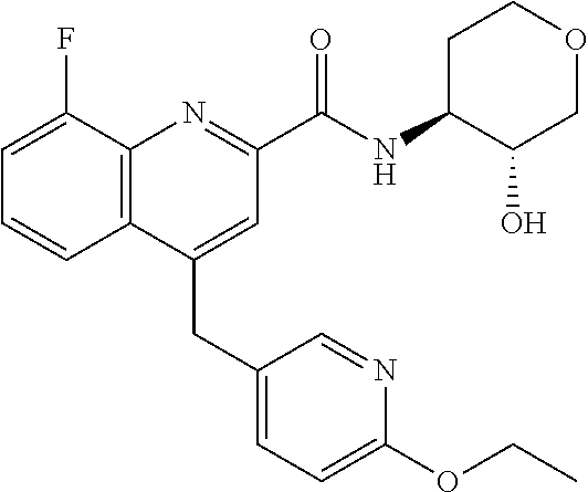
C(C1=CC(C(NC2C(O)COCC2)=O)=NC2=C1C=CC=C2F)C1=CC=C(OCC)N=C1
